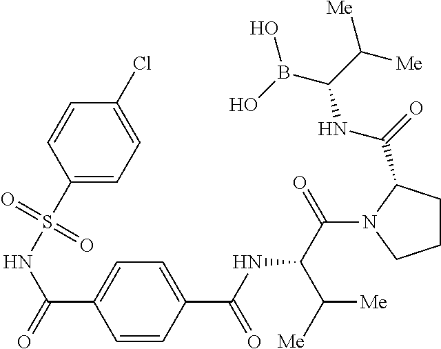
C1CC(C(=O)NC(B(O)O)C([Me])[Me])N(C(C(C([Me])[Me])NC(C2=CC=C(C(=O)NS(C3=CC=C(Cl)C=C3)(=O)=O)C=C2)=O)=O)C1
